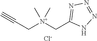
C(C[N+](CC1=NN=NN1)(C)C)#C.[Cl-]
